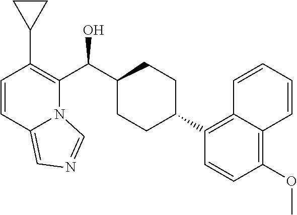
C1=CC2=CN=CN2C(C(C2CCC(C3=C4C(=C(OC)C=C3)C=CC=C4)CC2)O)=C1C1CC1
